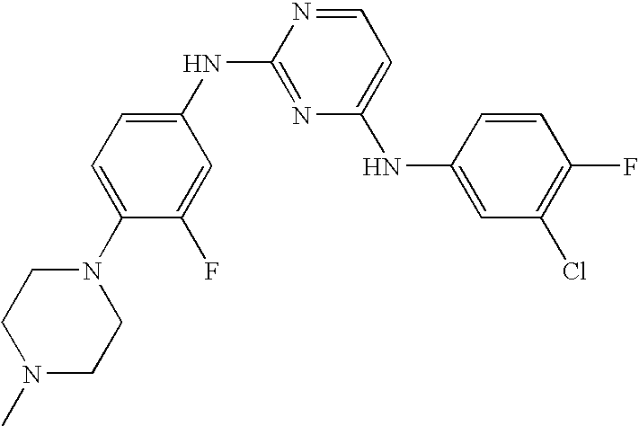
C1=C(N2CCN(C)CC2)C(F)=CC(NC2=NC(NC3=CC(Cl)=C(F)C=C3)=CC=N2)=C1
